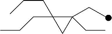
C1(CC)(CC)C(CCC)(CCC)C1
